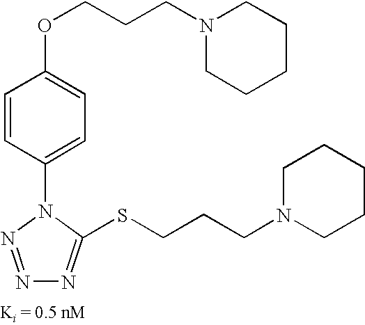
N1(CCCOC2=CC=C(N3C(SCCCN4CCCCC4)=NN=N3)C=C2)CCCCC1
